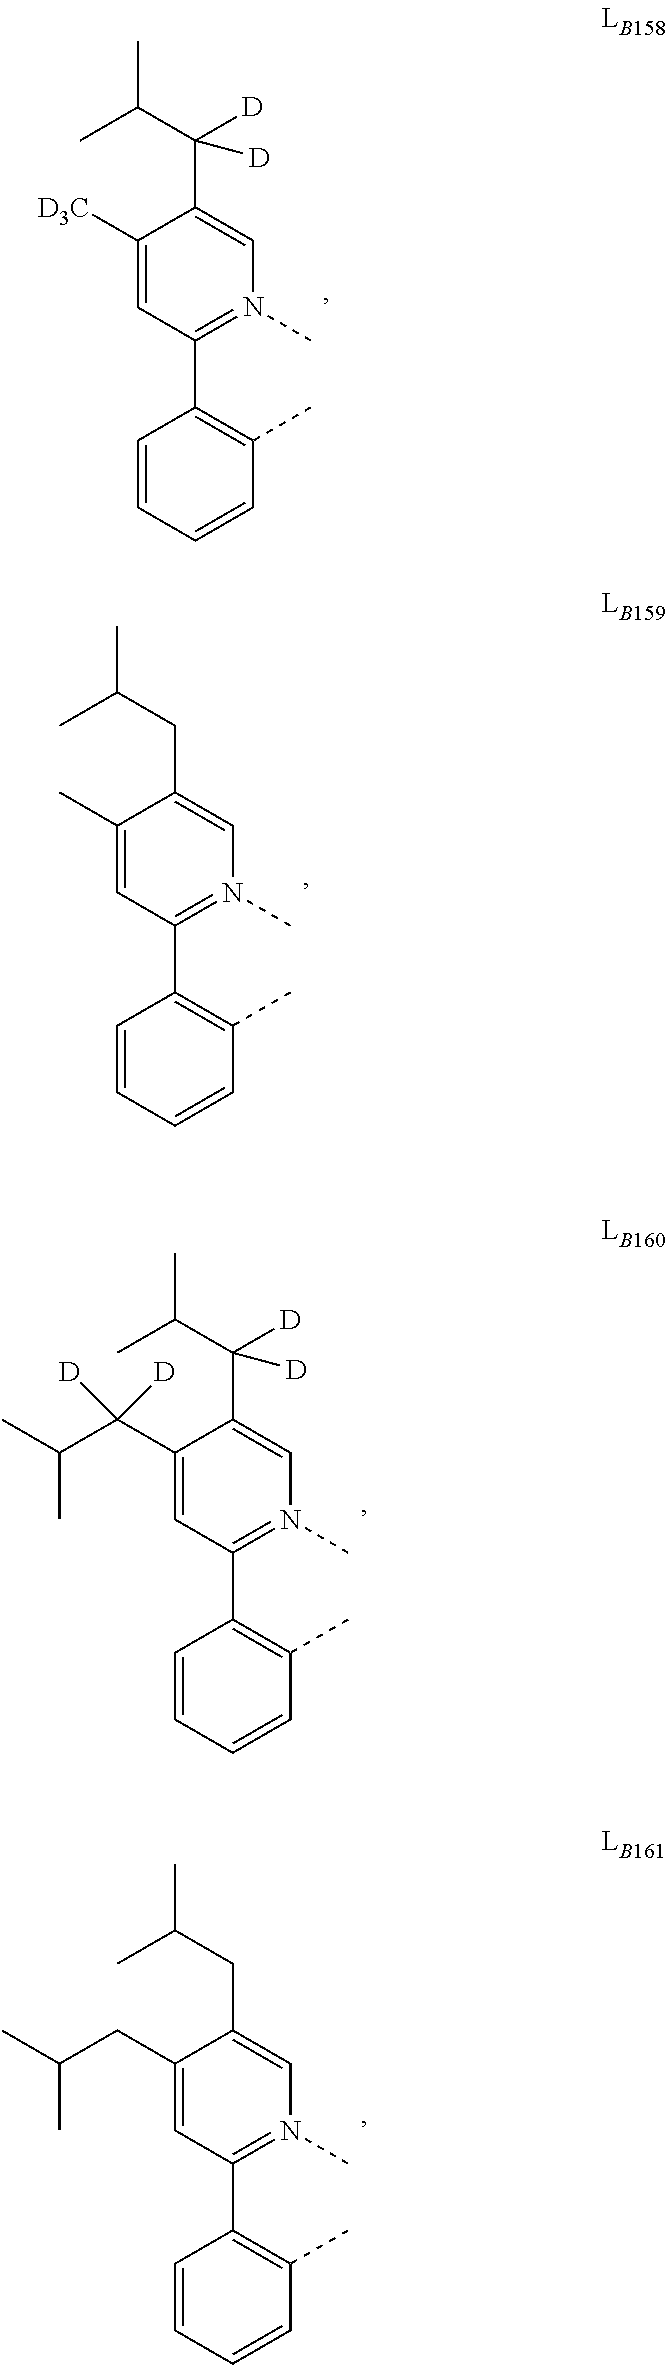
C1=CC=CC(C)=C1C1=N(C)C=C(CC(C)C)C(C)=C1.C1=CC=CC(C)=C1C1=N(C)C=C(C([D])(C(C)C)[D])C([D3C])=C1.C1=CC=CC(C)=C1C1=N(C)C=C(C([D])(C(C)C)[D])C(C(C(C)C)([D])[D])=C1.C1=CC=CC(C)=C1C1=N(C)C=C(CC(C)C)C(CC(C)C)=C1
